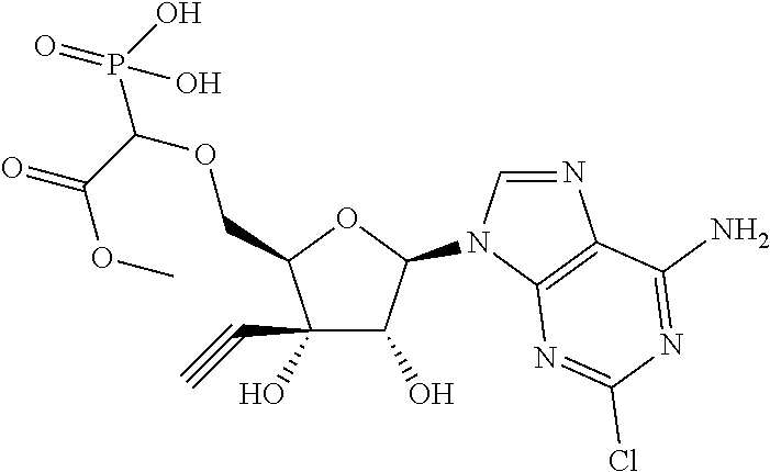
C(C1C(O)(C#C)C(O)C(N2C=NC3=C2N=C(Cl)N=C3N)O1)OC(P(=O)(O)O)C(=O)OC
